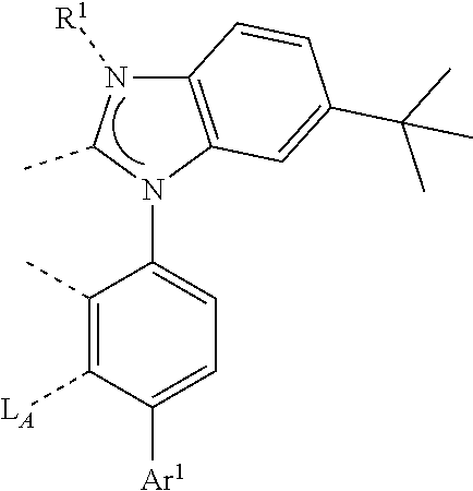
C1(C)=C([LA])C([Ar1])=CC=C1N1C(C)N([R1])C2=C1C=C(C(C)(C)C)C=C2
